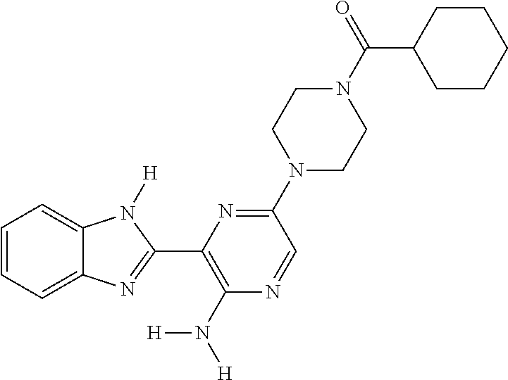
C1=CC=C2C(=C1)N([H])C(C1=C(N([H])[H])N=CC(N3CCN(C(=O)C4CCCCC4)CC3)=N1)=N2
